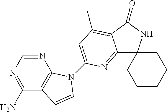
N1=CN=C(N)C2=C1N(C1=CC(C)=C3C(=N1)C1(NC3=O)CCCCC1)C=C2
